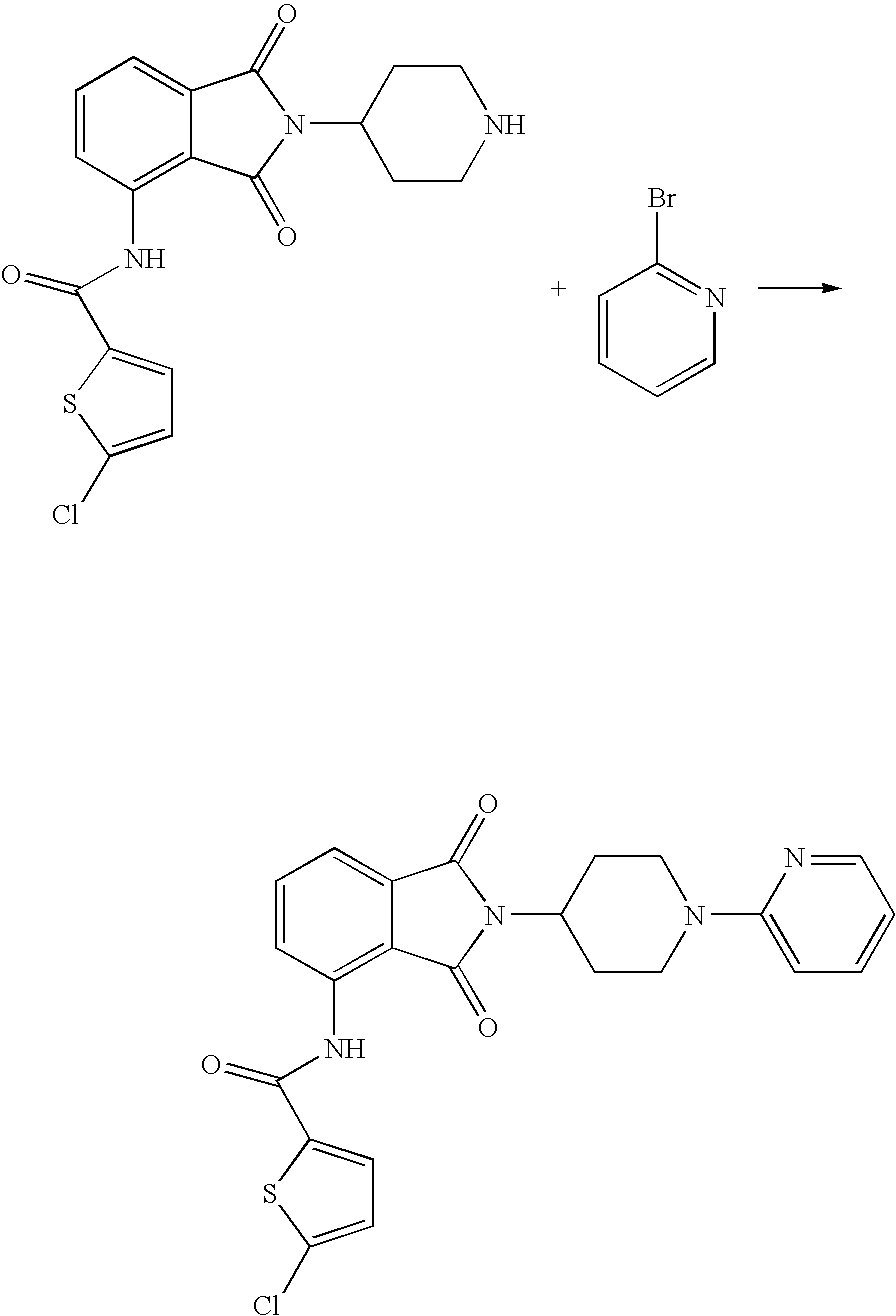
C1=CC(NC(C2=CC=C(Cl)S2)=O)=C2C(=C1)C(=O)N(C1CCN(C3=CC=CC=N3)CC1)C2=O.C1=CC(NC(C2=CC=C(Cl)S2)=O)=C2C(=C1)C(=O)N(C1CCNCC1)C2=O.C1=CC=CN=C1Br
